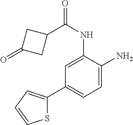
C1=C(NC(=O)C2CC(=O)C2)C(N)=CC=C1C1=CC=CS1
